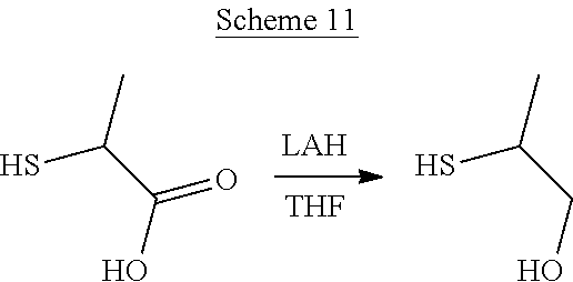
[THF].SC(C(O)=O)C.SC(CO)C
